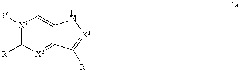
[X3]1([Rg])=C([R])[X2]=C2C(=C1)N[X1]=C2[R1]
